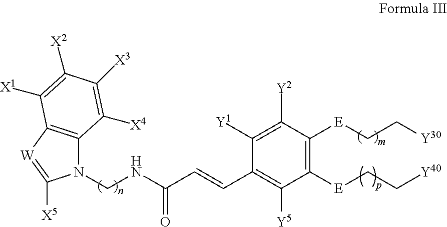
N1(CNC(C=CC2=C([Y5])C([E]CC[Y40])=C([E]CC[Y30])C([Y2])=C2[Y1])=O)C2=C([W]=C1[X5])C([X1])=C([X2])C([X3])=C2[X4]
